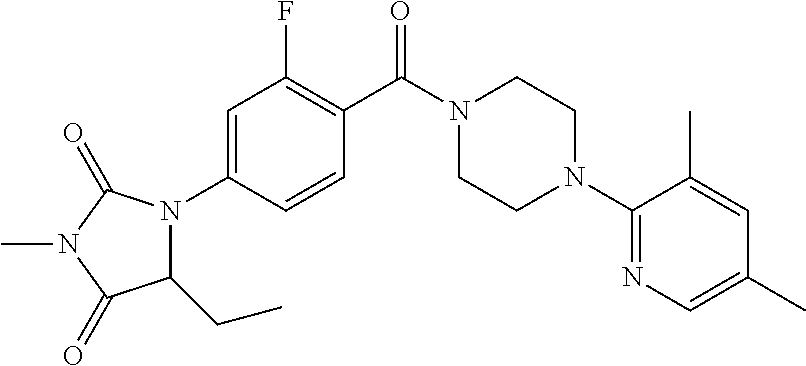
N1(C(C2=C(F)C=C(N3C(CC)C(=O)N(C)C3=O)C=C2)=O)CCN(C2=NC=C(C)C=C2C)CC1
